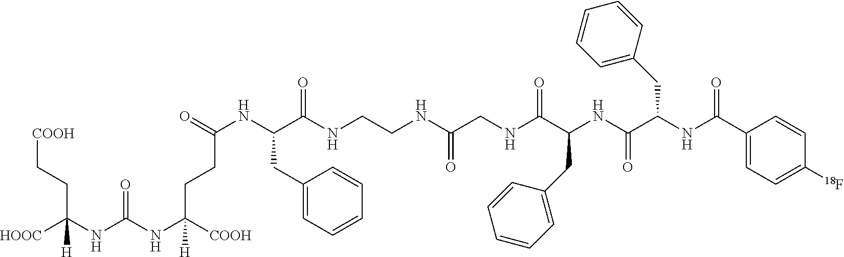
[COOH]CCC(NC(NC([COOH])(CCC(NC(C(NCCNC(CNC(C(NC(C(NC(C1=CC=C([18F])C=C1)=O)CC1=CC=CC=C1)=O)CC1=CC=CC=C1)=O)=O)=O)CC1=CC=CC=C1)=O)[H])=O)([HOOC])[H]
